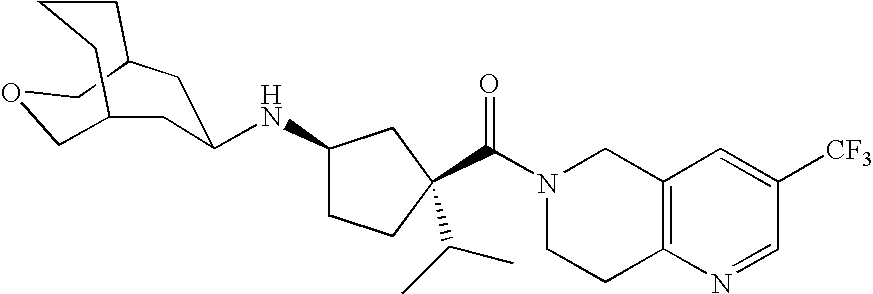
N1(C(=O)C2(C(C)C)CCC(NC3CC4CCCC(COC4)C3)C2)CCC2=C(C1)C=C([CF3])C=N2
